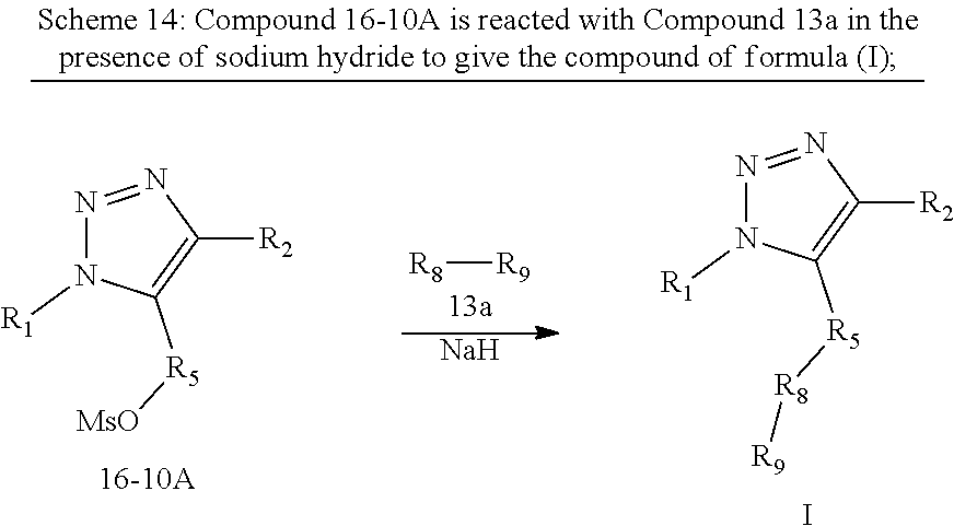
N1=NC([R2])=C([R5][MsO])N1[R1].[R8][R9].N1=NC([R2])=C([R5][R8][R9])N1[R1].I.[Na]
